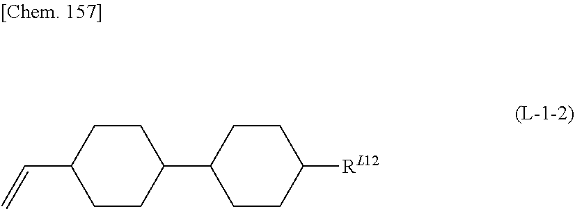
C1(C=C)CCC(C2CCC([RL12])CC2)CC1
